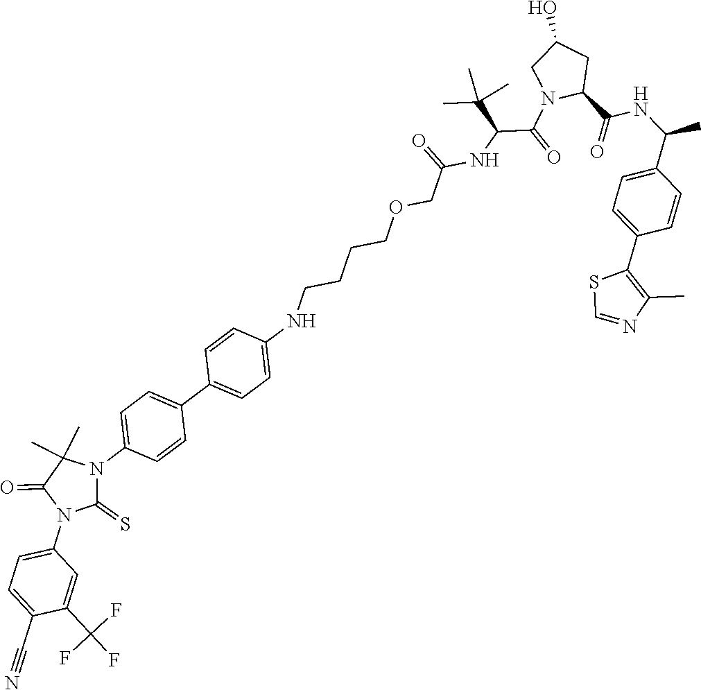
C1=C(N2C(=S)N(C3=CC=C(C4=CC=C(NCCCCOCC(=O)NC(C(C)(C)C)C(=O)N5CC(O)CC5C(NC(C5=CC=C(C6=C(C)N=CS6)C=C5)C)=O)C=C4)C=C3)C(C)(C)C2=O)C=C(C(F)(F)F)C(C#N)=C1
